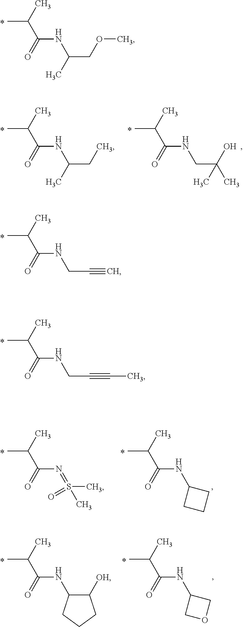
CC(C(=O)NC(COC)C)C.CC(C(=O)NCC#C)C.CC(C(=O)NCC#CC)C.CC(C(=O)N=S(C)(C)=O)C.CC(C(=O)NC1CCC1)C.CC(C(=O)NC1C([OH])CCC1)C.CC(C(=O)NC1COC1)C.CC(C(=O)NC(CC)C)C.CC(C(=O)NCC(O)(C)C)C
